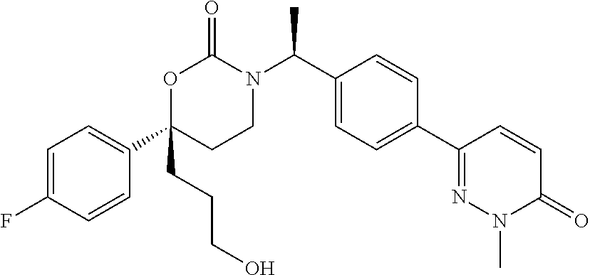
C1=C(F)C=CC(C2(CCCO)CCN(C(C3=CC=C(C4=NN(C)C(=O)C=C4)C=C3)C)C(=O)O2)=C1
